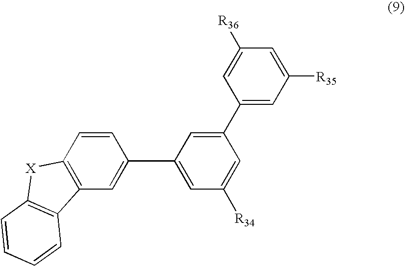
C1(C2=CC([R35])=CC([R36])=C2)=CC(C2=CC3=C(C=C2)[X]C2=C3C=CC=C2)=CC([R34])=C1
